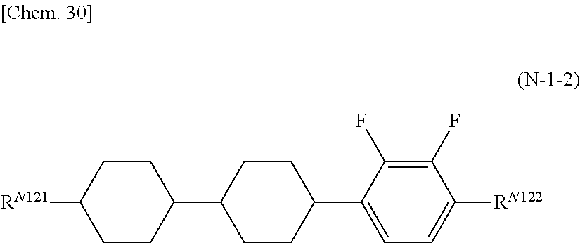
[RN121]C1CCC(C2CCC(C3=CC=C([RN122])C(F)=C3F)CC2)CC1
